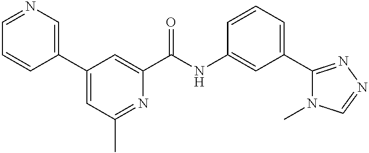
C1=CC(C2=CC(C)=NC(C(NC3=CC(C4=NN=CN4C)=CC=C3)=O)=C2)=CN=C1
